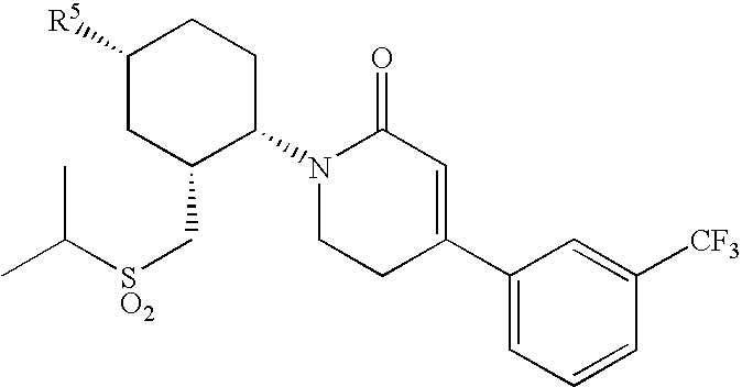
C1([R5])CC(C[SO2]C(C)C)C(N2CCC(C3=CC=CC([CF3])=C3)=CC2=O)CC1
